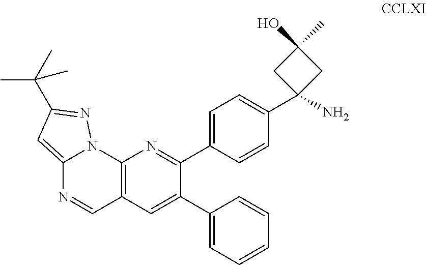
C12=C(C=C(C3=CC=CC=C3)C(C3=CC=C(C4(N)CC(O)(C)C4)C=C3)=N1)C=NC1=CC(C(C)(C)C)=NN21
